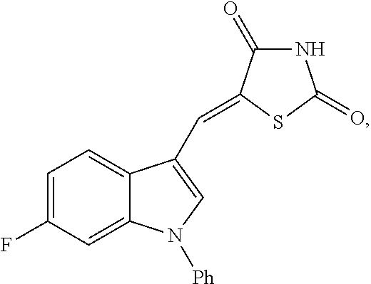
C1=C(F)C=C2C(=C1)C(C=C1C(=O)NC(=O)S1)=CN2[Ph]
